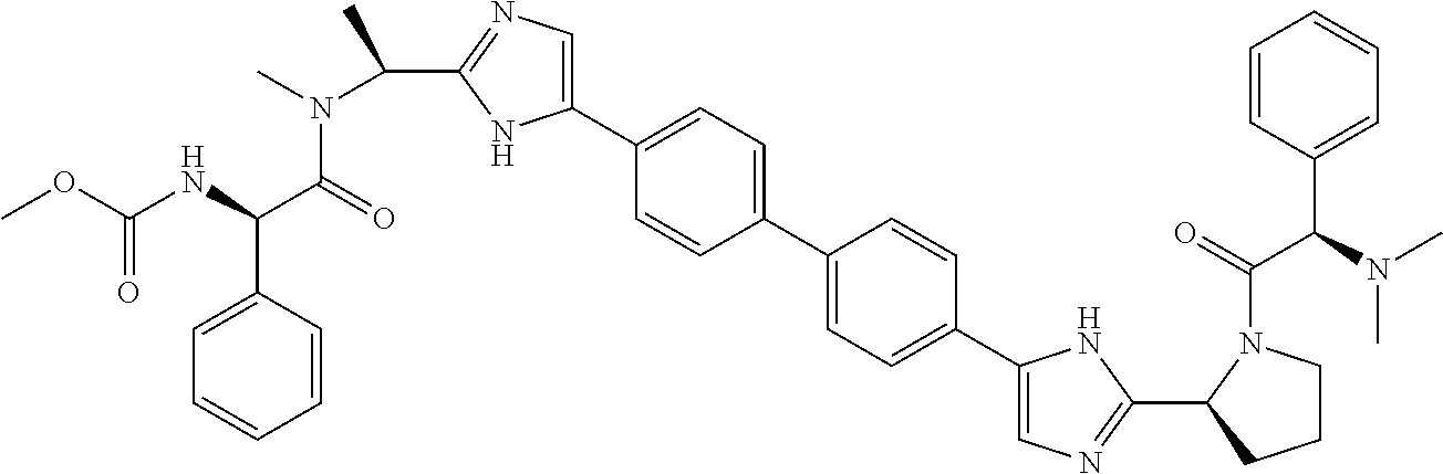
C1(C2=CC=C(C3=CC=C(C4=CN=C(C5CCCN5C(=O)C(N(C)C)C5=CC=CC=C5)N4)C=C3)C=C2)=CN=C(C(N(C)C(=O)C(NC(OC)=O)C2=CC=CC=C2)C)N1
